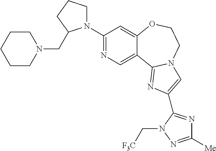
C1(N2CCCC2CN2CCCCC2)=NC=C2C(=C1)OCCN1C2=NC(C2=NC([Me])=NN2C[F3C])=C1
